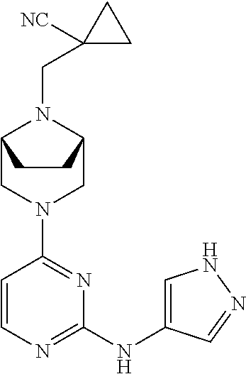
C1=CN=C(NC2=CNN=C2)N=C1N1CC2N(CC3([NC])CC3)C(C1)CC2
